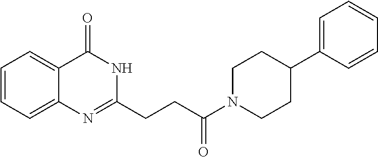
C12=CC=CC=C1N=C(CCC(N1CCC(C3=CC=CC=C3)CC1)=O)NC2=O
